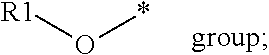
[R1]O*
